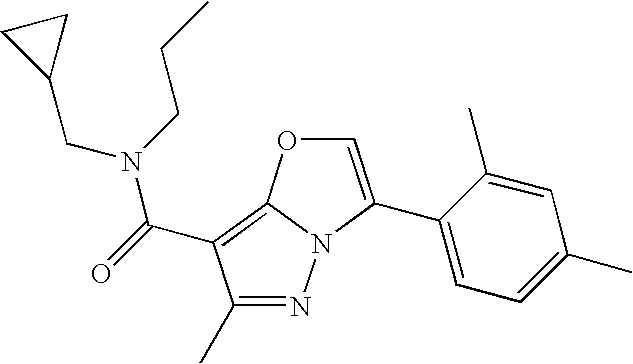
N1=C(C)C(C(=O)N(CCC)CC2CC2)=C2N1C(C1=CC=C(C)C=C1C)=CO2
